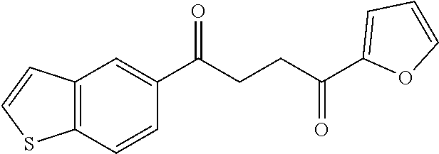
C1(C(CCC(C2=CC=CO2)=O)=O)=CC2=C(C=C1)SC=C2
